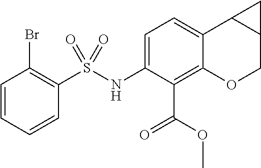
BrC1=C(S(NC2=CC=C3C(=C2C(=O)OC)OCC2C3C2)(=O)=O)C=CC=C1
